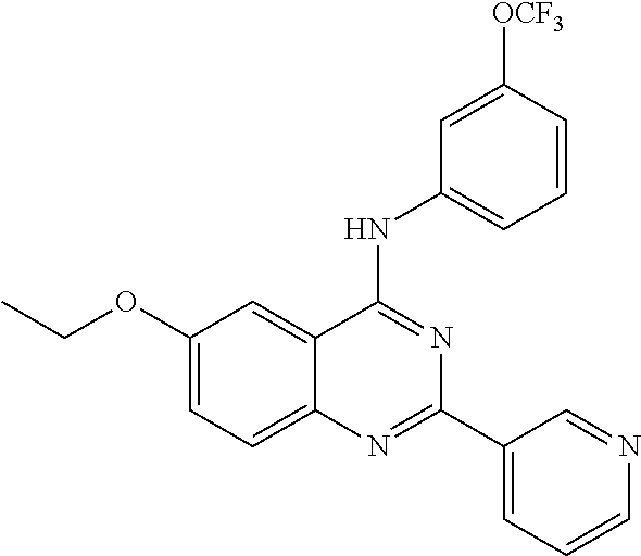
C1(OCC)=CC=C2C(=C1)C(NC1=CC=CC([OCF3])=C1)=NC(C1=CC=CN=C1)=N2
